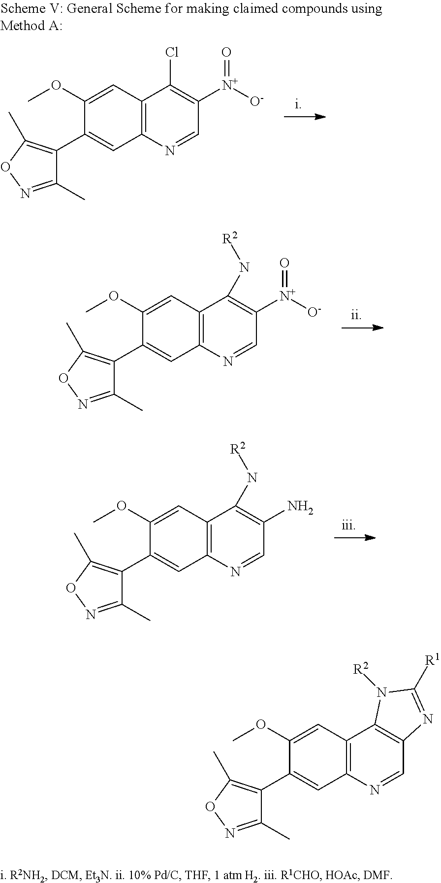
C12=C(N=CC([N+]([O-])=O)=C1N[R2])C=C(C1=C(C)ON=C1C)C(OC)=C2.C12=C(N=CC(N)=C1N[R2])C=C(C1=C(C)ON=C1C)C(OC)=C2.C12=C(N=CC([N+]([O-])=O)=C1Cl)C=C(C1=C(C)ON=C1C)C(OC)=C2.C12=C(N=CC3=C1N([R2])C([R1])=N3)C=C(C1=C(C)ON=C1C)C(OC)=C2
